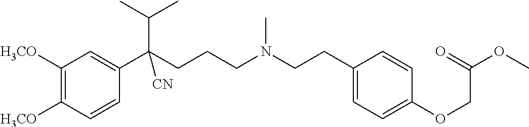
C1([H3CO])=C([H3CO])C=CC(C(CCCN(CCC2=CC=C(OCC(OC)=O)C=C2)C)(C(C)C)[CN])=C1
